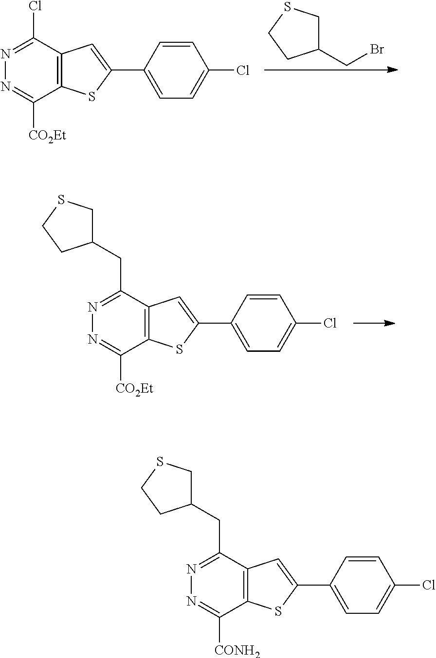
N1=C(Cl)C2=C(C([CO2Et])=N1)SC(C1=CC=C(Cl)C=C1)=C2.C1(CBr)CSCC1.N1=C(CC2CSCC2)C2=C(C([CO2Et])=N1)SC(C1=CC=C(Cl)C=C1)=C2.N1=C(CC2CSCC2)C2=C(C([CONH2])=N1)SC(C1=CC=C(Cl)C=C1)=C2
